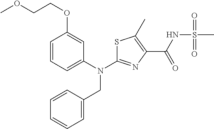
S1C(N(C2=CC=CC(OCCOC)=C2)CC2=CC=CC=C2)=NC(C(NS(C)(=O)=O)=O)=C1C
